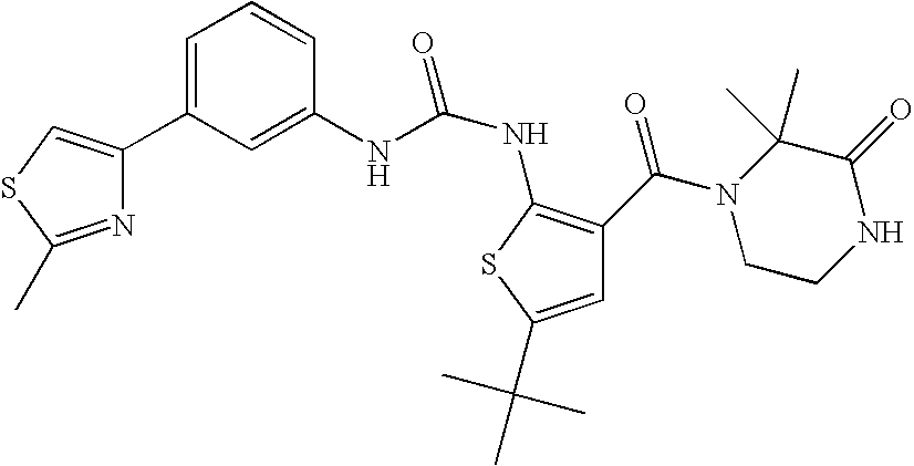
C1=C(C2=CSC(C)=N2)C=C(NC(NC2=C(C(N3CCNC(=O)C3(C)C)=O)C=C(C(C)(C)C)S2)=O)C=C1
